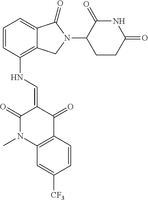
C12=C(NC=C3C(=O)N(C)C4=C(C3=O)C=CC([CF3])=C4)C=CC=C1C(=O)N(C1C(=O)NC(=O)CC1)C2
